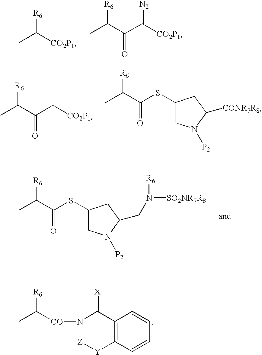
CC([CO2P1])[R6].CC(C(C([CO2P1])=[N2])=O)[R6].CC(C(C[CO2P1])=O)[R6].C1(SC(C(C)[R6])=O)CN([P2])C([CONR7R8])C1.CC([CO]N1[Z][Y]C2=C(C1=[X])C=CC=C2)[R6].CC(C(SC1CN([P2])C(CN([SO2NR7R8])[R6])C1)=O)[R6]
